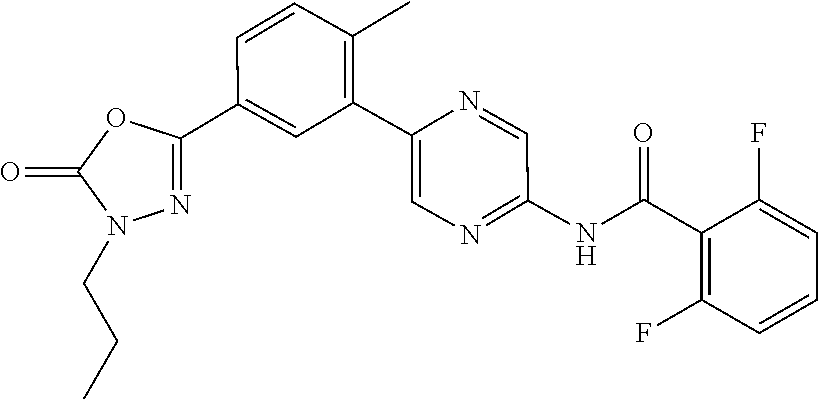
C1(C2=CC(C3=CN=C(NC(C4=C(F)C=CC=C4F)=O)C=N3)=C(C)C=C2)=NN(CCC)C(=O)O1
